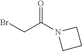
BrCC(N1CCC1)=O
